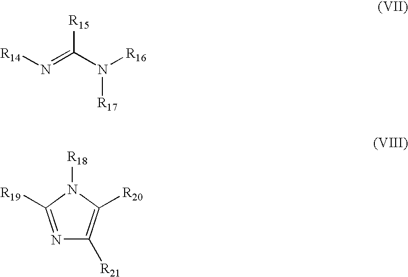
[R14]N=C(N([R16])[R17])[R15].N1=C([R19])N([R18])C([R20])=C1[R21]
